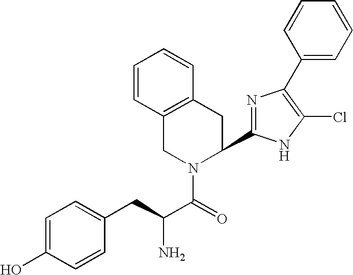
C1=C(O)C=CC(CC(C(=O)N2C(C3=NC(C4=CC=CC=C4)=C(Cl)N3)CC3=C(C2)C=CC=C3)N)=C1
